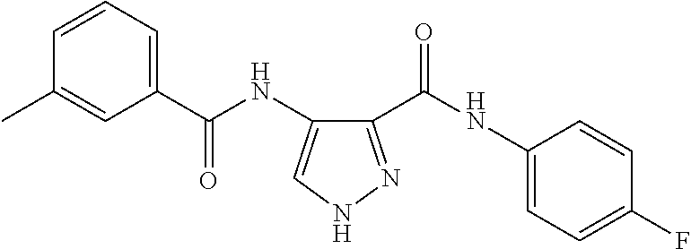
C1(C(NC2=CC=C(F)C=C2)=O)=NNC=C1NC(=O)C1=CC=CC(C)=C1
